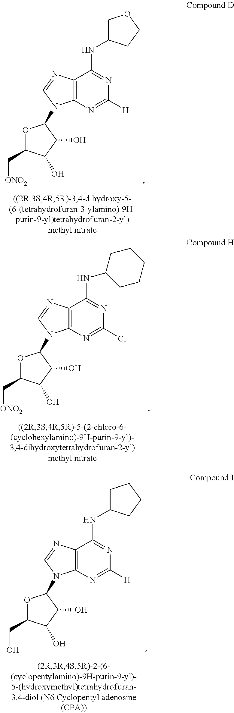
C1C(NC2=NC([H])=NC3=C2N=CN3C2OC(C[ONO2])C(O)C2O)CCO1.C1(NC2=NC(Cl)=NC3=C2N=CN3C2OC(C[ONO2])C(O)C2O)CCCCC1.C1(NC2=NC([H])=NC3=C2N=CN3C2OC(CO)C(O)C2O)CCCC1
